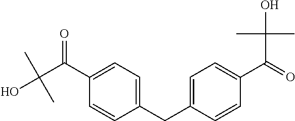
C1(CC2=CC=C(C(C(C)(C)O)=O)C=C2)=CC=C(C(C(C)(C)O)=O)C=C1
